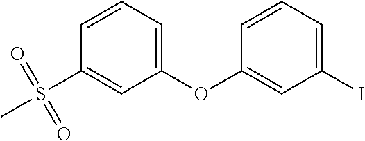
IC1=CC=CC(OC2=CC=CC(S(C)(=O)=O)=C2)=C1
